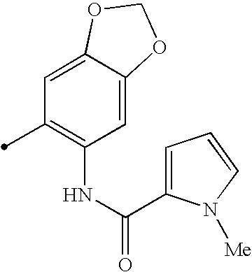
C1=C2C(=CC(C)=C1NC(=O)C1=CC=CN1[Me])OCO2
